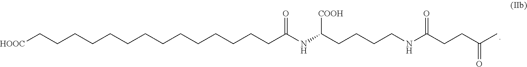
[HOOC]CCCCCCCCCCCCCCC(NC(CCCCNC(CCC(C)=O)=O)[COOH])=O
